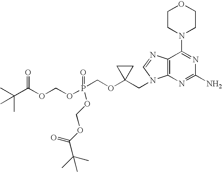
O(P(COC1(CN2C3=C(C(N4CCOCC4)=NC(N)=N3)N=C2)CC1)(OCOC(C(C)(C)C)=O)=O)COC(C(C)(C)C)=O
